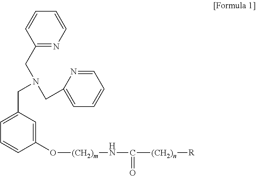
C1(CN(CC2=CC=CC(O[(CH2)m]NC(=O)[(CH2)n][R])=C2)CC2=CC=CC=N2)=NC=CC=C1
